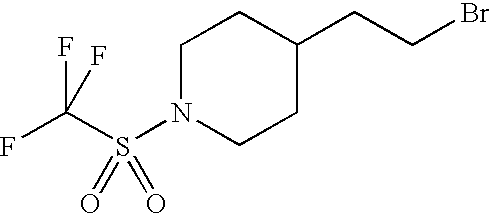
C1N(S(C(F)(F)F)(=O)=O)CCC(CCBr)C1
